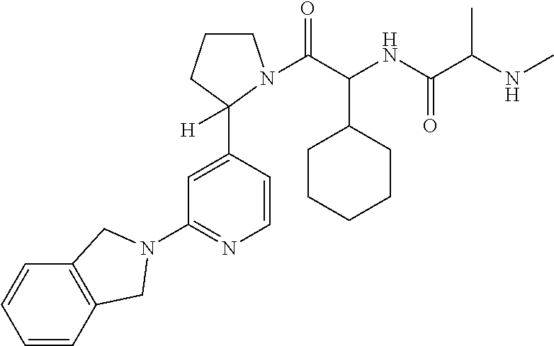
C1=CC(C2([H])CCCN2C(C(NC(C(NC)C)=O)C2CCCCC2)=O)=CC(N2CC3=C(C=CC=C3)C2)=N1
